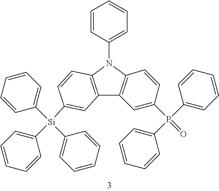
C12=C(N(C3=CC=CC=C3)C3=C1C=C(P(=O)(C1=CC=CC=C1)C1=CC=CC=C1)C=C3)C=CC([Si](C1=CC=CC=C1)(C1=CC=CC=C1)C1=CC=CC=C1)=C2
